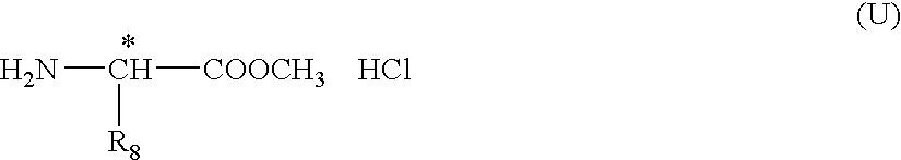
NC([COOCH3])[R8].Cl
